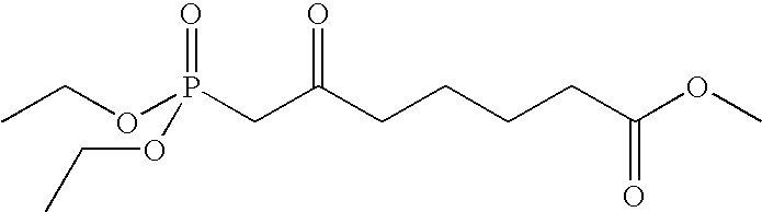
CCOP(CC(CCCCC(OC)=O)=O)(=O)OCC
